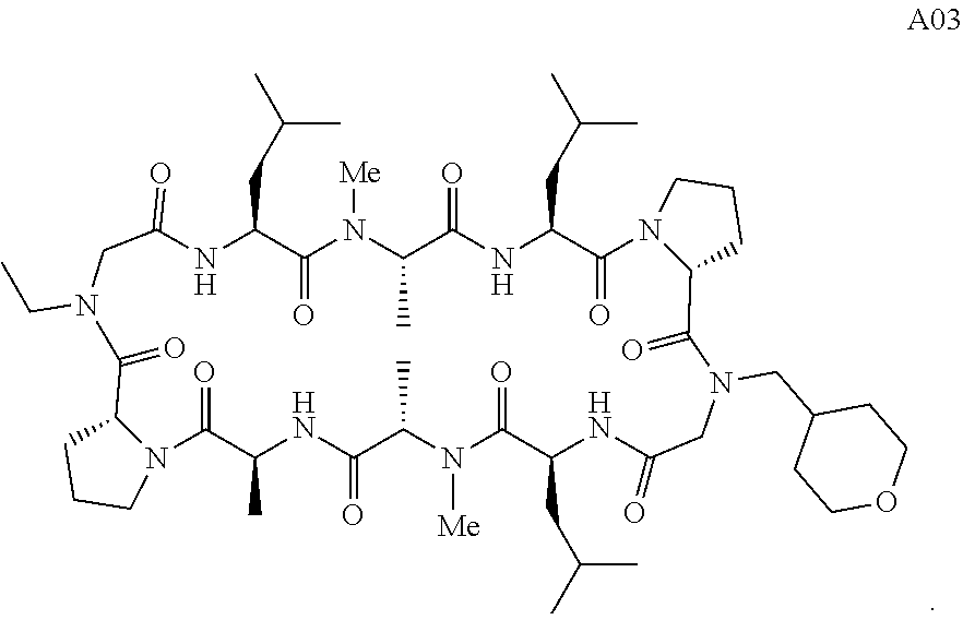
N1C(CC(C)C)C(=O)N([Me])C(C)C(=O)NC(CC(C)C)C(=O)N2C(C(=O)N(CC3CCOCC3)CC(=O)NC(CC(C)C)C(=O)N([Me])C(C)C(=O)NC(C)C(=O)N3C(C(=O)N(CC)CC1=O)CCC3)CCC2
